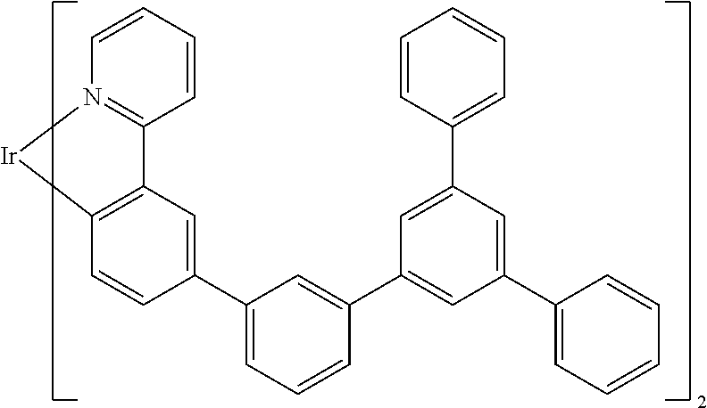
C12=C(C=CC(C3=CC=CC(C4=CC(C5=CC=CC=C5)=CC(C5=CC=CC=C5)=C4)=C3)=C1)[Ir]N1=C2C=CC=C1
